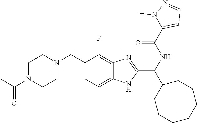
C1(CN2CCN(C(C)=O)CC2)=CC=C2C(=C1F)N=C(C(NC(=O)C1=CC=NN1C)C1CCCCCCC1)N2
